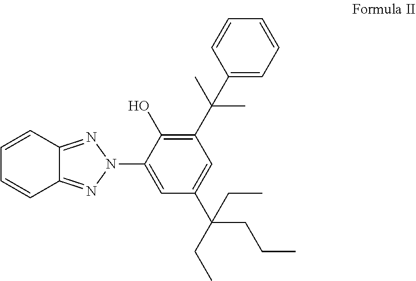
C1=CC2=NN(C3=CC(C(CC)(CCC)CC)=CC(C(C)(C)C4=CC=CC=C4)=C3O)N=C2C=C1
